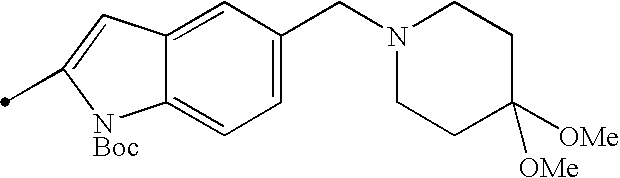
C12=CC(CN3CCC([OMe])([OMe])CC3)=CC=C1[NBoc]C(C)=C2
